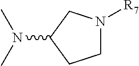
C1(N(C)C)CCN([R7])C1
